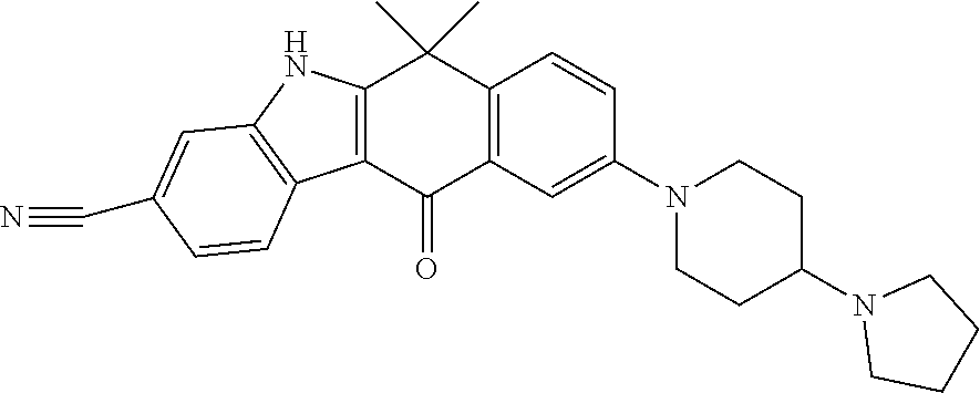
C12=C(C(=O)C3=C(C1(C)C)C=CC(N1CCC(N4CCCC4)CC1)=C3)C1=C(N2)C=C(C#N)C=C1
